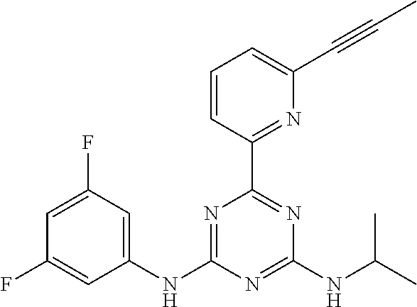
C1=C(F)C=C(NC2=NC(C3=NC(C#CC)=CC=C3)=NC(NC(C)C)=N2)C=C1F
